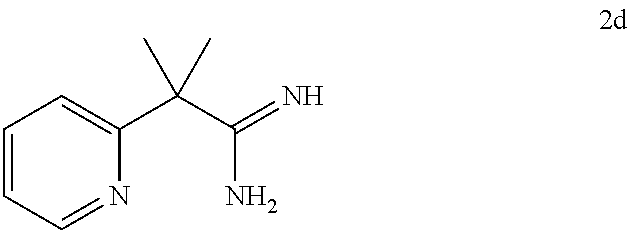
C1=CC=NC(C(C(=N)N)(C)C)=C1
